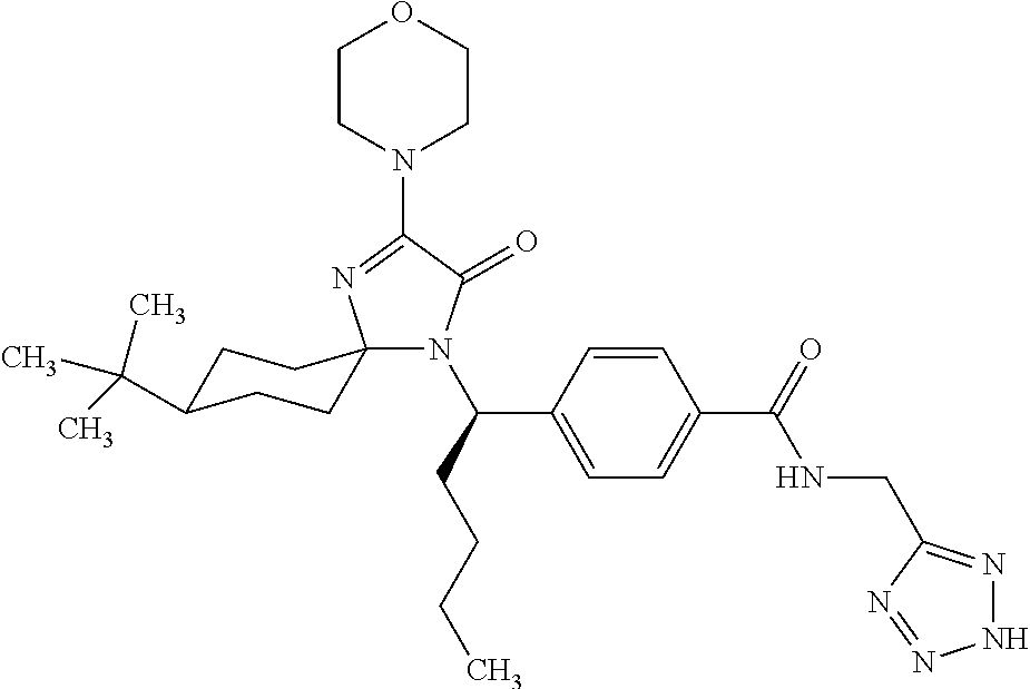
C1C(C(C)(C)C)CCC2(C1)N(C(CCCC)C1=CC=C(C(=O)NCC3=NNN=N3)C=C1)C(=O)C(N1CCOCC1)=N2
